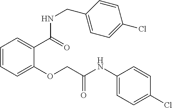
C1=CC=C(OCC(NC2=CC=C(Cl)C=C2)=O)C(C(=O)NCC2=CC=C(Cl)C=C2)=C1
